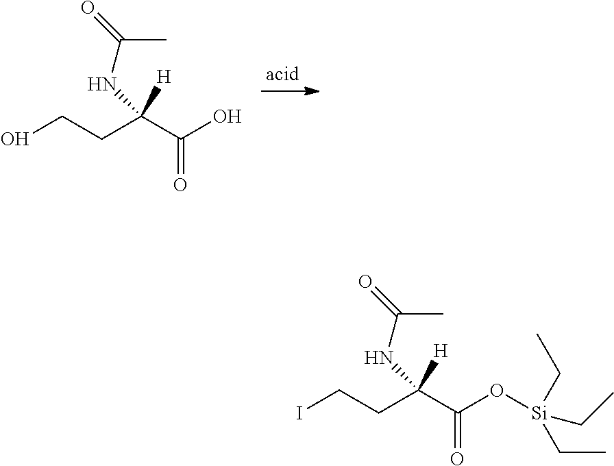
OCCC(C(O)=O)([H])NC(=O)C.ICCC(C(O[Si](CC)(CC)CC)=O)([H])NC(=O)C
